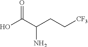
OC(C(CC[CF3])N)=O
